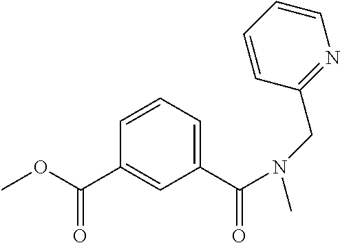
COC(C1=CC(C(=O)N(CC2=NC=CC=C2)C)=CC=C1)=O
